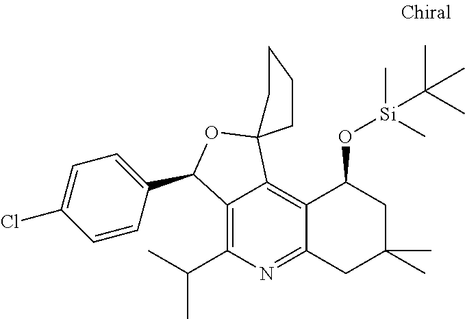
C12=C(C(C)C)N=C3C(=C1C1(OC2C2=CC=C(Cl)C=C2)CCCC1)C(O[Si](C)(C)C(C)(C)C)CC(C)(C)C3
